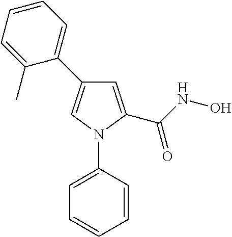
C1=C(C(NO)=O)N(C2=CC=CC=C2)C=C1C1=CC=CC=C1C
